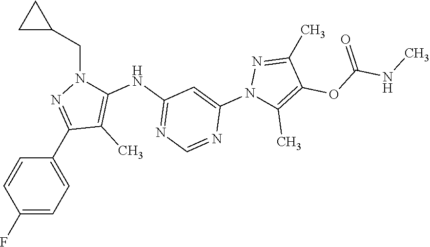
C1(F)=CC=C(C2=NN(CC3CC3)C(NC3=NC=NC(N4C(C)=C(OC(NC)=O)C(C)=N4)=C3)=C2C)C=C1
